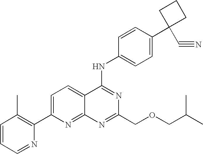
C1=CC=NC(C2=CC=C3C(=N2)N=C(COCC(C)C)N=C3NC2=CC=C(C3(C#N)CCC3)C=C2)=C1C
